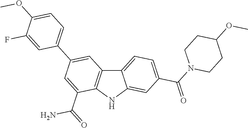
C12=CC=C(C(N3CCC(OC)CC3)=O)C=C1NC1=C2C=C(C2=CC=C(OC)C(F)=C2)C=C1C(=O)N
